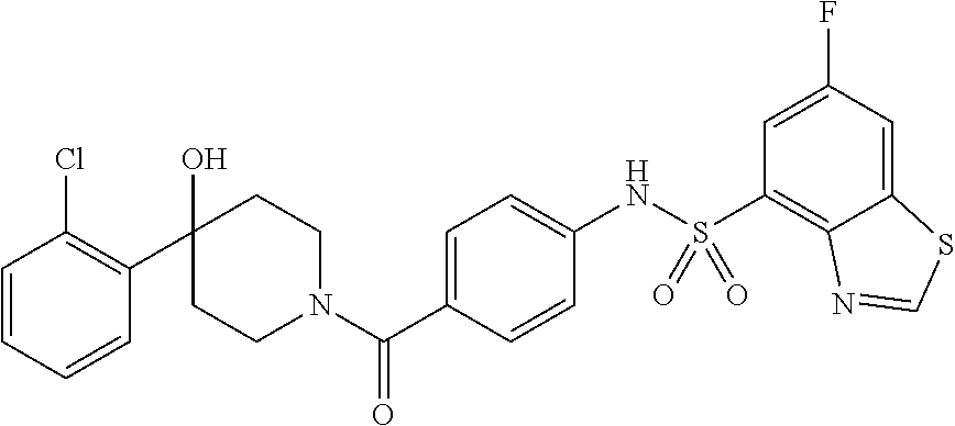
C1CN(C(C2=CC=C(NS(C3=C4C(=CC(F)=C3)SC=N4)(=O)=O)C=C2)=O)CCC1(O)C1=C(Cl)C=CC=C1
